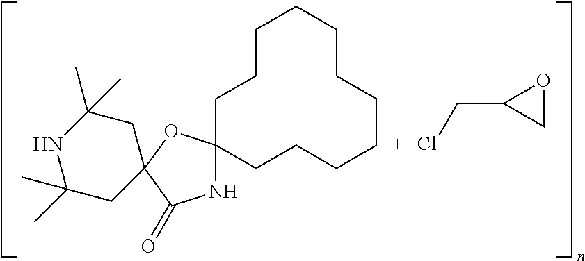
N1C2(OC3(C1=O)CC(C)(C)NC(C)(C)C3)CCCCCCCCCCC2.ClCC1CO1
